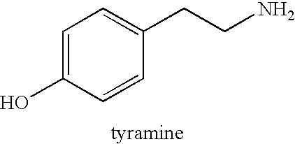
C1=C(O)C=CC(CCN)=C1
